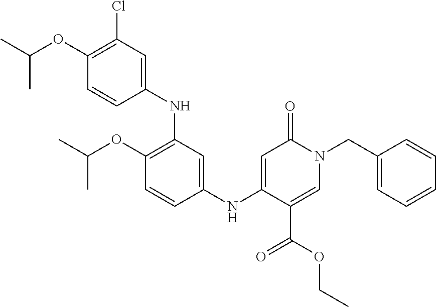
C1(NC2=CC(Cl)=C(OC(C)C)C=C2)=C(OC(C)C)C=CC(NC2=CC(=O)N(CC3=CC=CC=C3)C=C2C(OCC)=O)=C1
